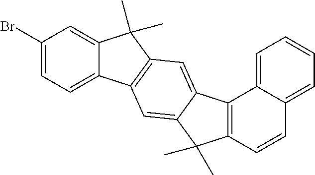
C1(Br)=CC=C2C(=C1)C(C)(C)C1=C2C=C2C(=C1)C1=C(C2(C)C)C=CC2=CC=CC=C12
